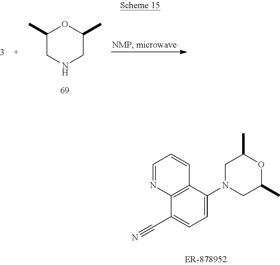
C1(C)CNCC(C)O1.C12=C(C(C#N)=CC=C1N1CC(C)OC(C)C1)N=CC=C2
